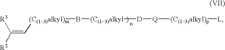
C(=C[(C(13)alkyl)m]B[(C(13)alkyl][D][Q][(C(13)alkyl)p][L])([R2])[R3]
